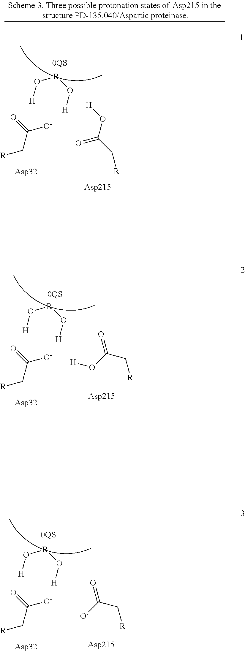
[O-]C(C[R])=O.C(C[R])(=O)O[H].[R](O[H])O[H].[R](O[H])O[H].[O-]C(C[R])=O.[H]OC(C[R])=O.[R](O[H])O[H].[O-]C(C[R])=O.[O-]C(C[R])=O
